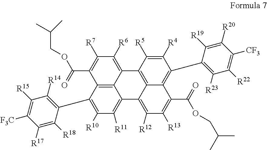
C12=C3C(C4=C([R14])C([R15])=C([F3C])C([R17])=C4[R18])=C([R10])C([R11])=C1C1=C([R12])C([R13])=C(C(OCC(C)C)=O)C4=C(C5=C([R23])C([R22])=C([CF3])C([R20])=C5[R19])C([R4])=C([R5])C(=C14)C2=C([R6])C([R7])=C3C(OCC(C)C)=O
